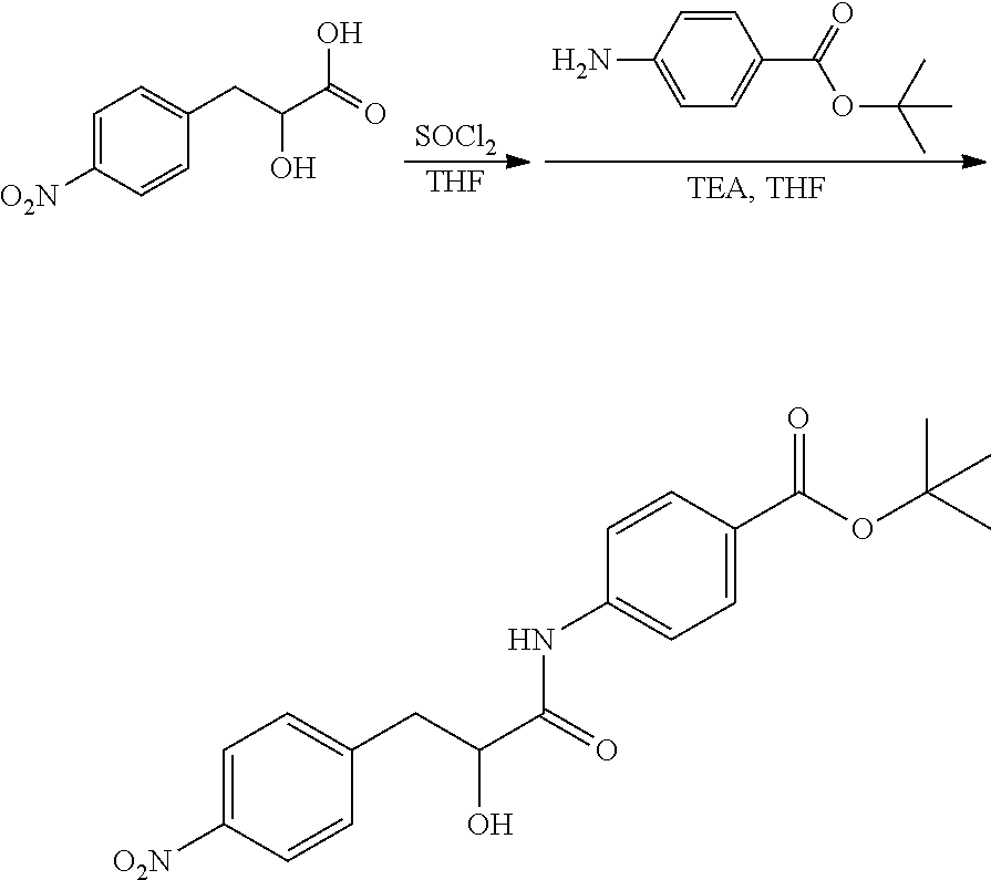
[SOCl2].[THF].C1=CC(N)=CC=C1C(=O)OC(C)(C)C.C1=C([O2N])C=CC(CC(C(=O)O)O)=C1.C1=C([O2N])C=CC(CC(C(=O)NC2=CC=C(C(=O)OC(C)(C)C)C=C2)O)=C1
